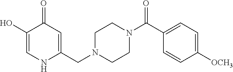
C1(O)=CNC(CN2CCN(C(C3=CC=C([OCH3])C=C3)=O)CC2)=CC1=O
